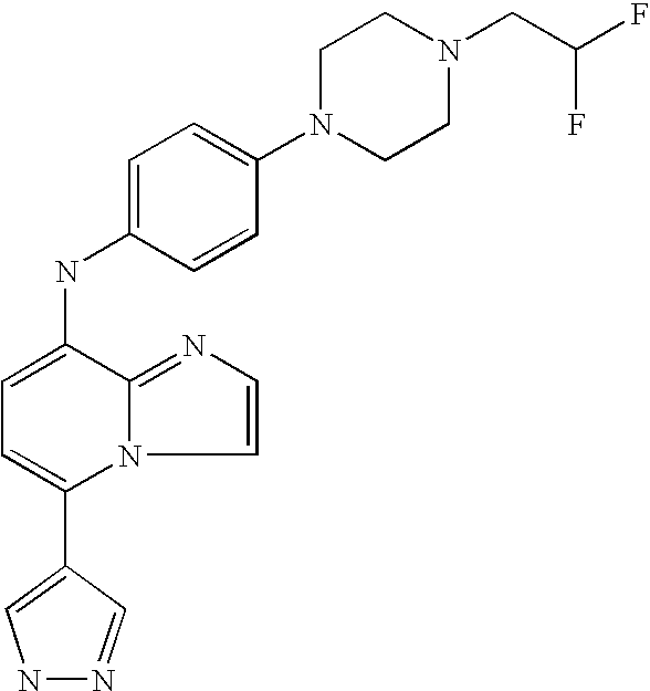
C1(C2=CNN=C2)=CC=C(NC2=CC=C(N3CCN(CC(F)F)CC3)C=C2)C2=NC=CN12
